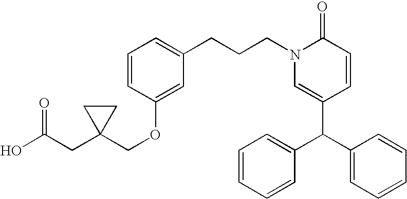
C1(CCCN2C(=O)C=CC(C(C3=CC=CC=C3)C3=CC=CC=C3)=C2)=CC=CC(OCC2(CC(O)=O)CC2)=C1
